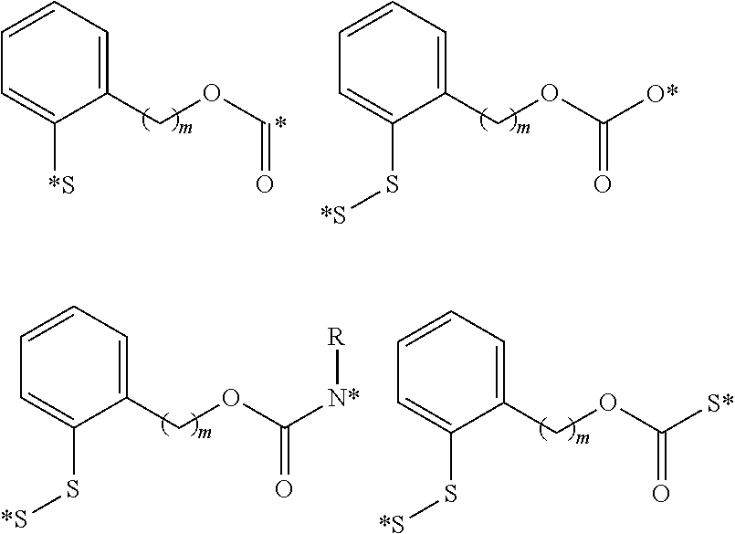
C1=CC=C(COC=O)C([*S])=C1.C1=CC=C(COC(=O)[O*])C(S[*S])=C1.C1=CC=C(COC(=O)[N*][R])C(S[*S])=C1.C1=CC=C(COC(=O)[S*])C(S[*S])=C1
